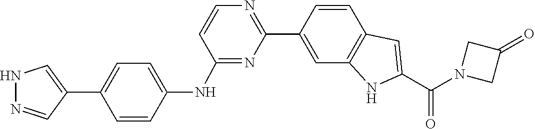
N1(C(C2=CC3=C(N2)C=C(C2=NC=CC(NC4=CC=C(C5=CNN=C5)C=C4)=N2)C=C3)=O)CC(=O)C1
